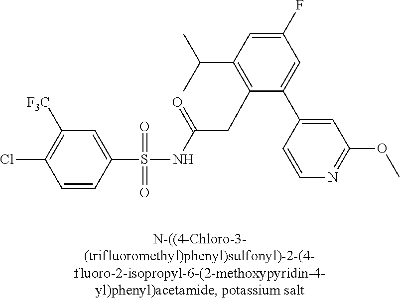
C1=CC(S(=O)(=O)NC(CC2=C(C(C)C)C=C(F)C=C2C2=CC(OC)=NC=C2)=O)=CC([F3C])=C1Cl
